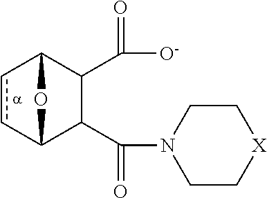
c1cC2C(C(N3CC[X]CC3)=O)C(C(=O)[O-])C1O2
